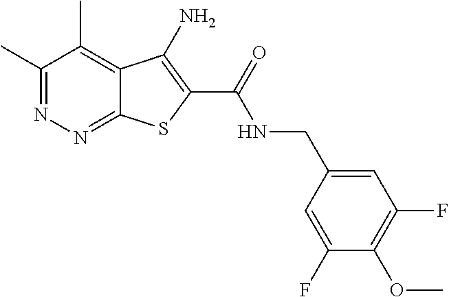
C1(C)=NN=C2C(=C1C)C(N)=C(C(=O)NCC1=CC(F)=C(OC)C(F)=C1)S2
